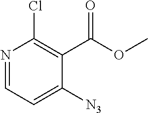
C1([N3])=CC=NC(Cl)=C1C(OC)=O
